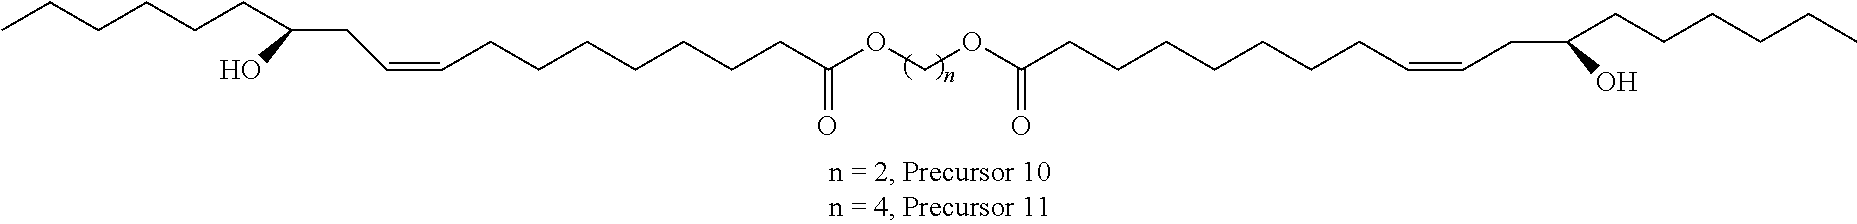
CCCCCCC(CC=CCCCCCCCC(OCOC(=O)CCCCCCCC=CCC(CCCCCC)O)=O)O
